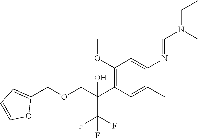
C1(OC)=C(C(COCC2=CC=CO2)(O)C(F)(F)F)C=C(C)C(N=CN(CC)C)=C1
